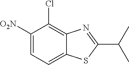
C1([O2N])=CC=C2C(=C1Cl)N=C(C(C)C)S2
